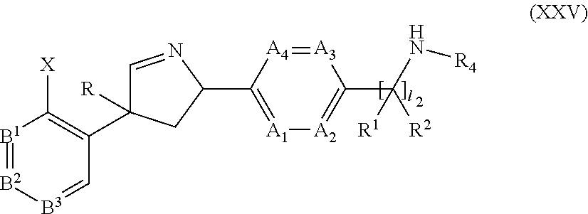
[B1]1=[B2][B3]=CC(C2([R])C=NC(C3=[A1][A2]=C(C(N[R4])([R2])[R1])[A3]=[A4]3)C2)=C1[X].[H]
